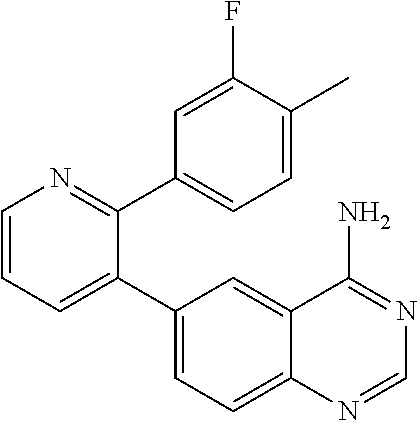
C1=CC=C(C2=CC=C3C(=C2)C(N)=NC=N3)C(C2=CC=C(C)C(F)=C2)=N1
